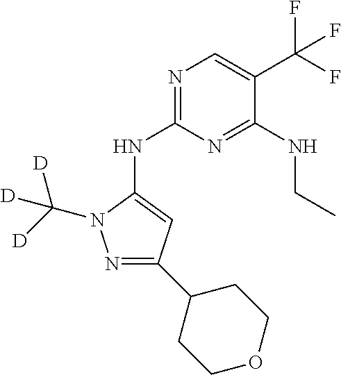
N1=C(NC2=CC(C3CCOCC3)=NN2C([D])([D])[D])N=C(NCC)C(C(F)(F)F)=C1
